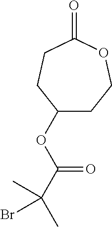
C1(=O)CCC(OC(C(C)(C)Br)=O)CCO1
